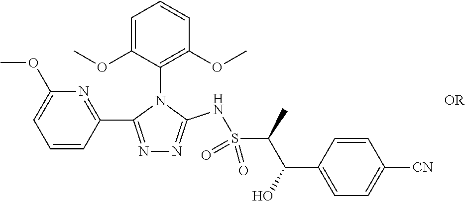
C1=CC(C2=NN=C(NS(C(C)C(C3=CC=C([CN])C=C3)O)(=O)=O)N2C2=C(OC)C=CC=C2OC)=NC(OC)=C1
